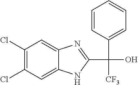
C1(Cl)=C(Cl)C=C2C(=C1)N=C(C(O)(C1=CC=CC=C1)[CF3])N2
